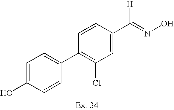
C1=C(O)C=CC(C2=C(Cl)C=C(C(=NO)[H])C=C2)=C1
